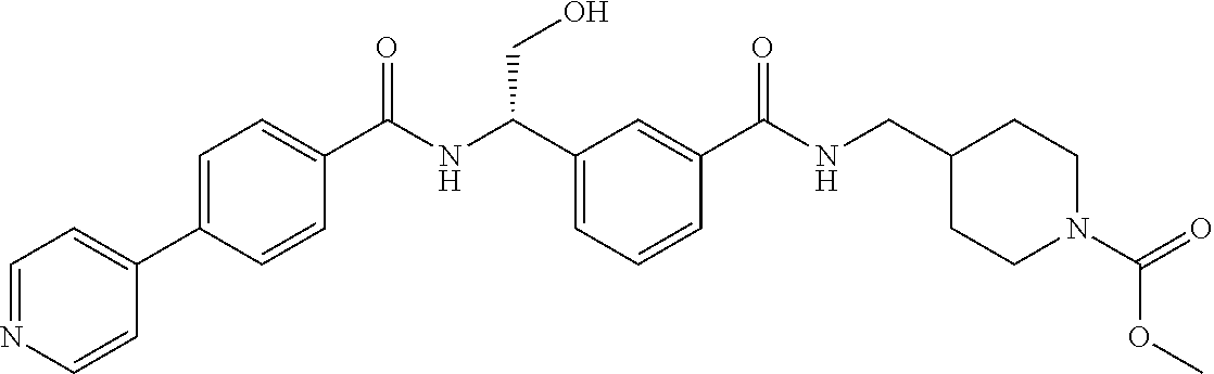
C1(C2=CC=NC=C2)=CC=C(C(NC(C2=CC=CC(C(NCC3CCN(C(=O)OC)CC3)=O)=C2)CO)=O)C=C1
